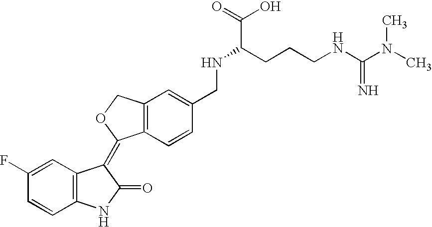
C1(F)=CC2=C(C=C1)NC(=O)C2=C1C2=C(CO1)C=C(CNC(C(=O)O)CCCNC(N(C)C)=N)C=C2
